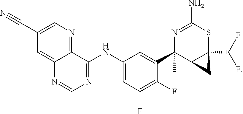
C12=NC=C(C#N)C=C1N=CN=C2NC1=CC(F)=C(F)C(C2(C)C3C(C(F)F)(SC(N)=N2)C3)=C1
